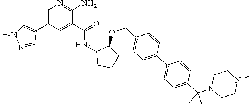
C1=C(C2=CN(C)N=C2)C=C(C(=O)NC2CCCC2OCC2=CC=C(C3=CC=C(C(N4CCN(C)CC4)(C)C)C=C3)C=C2)C(N)=N1
